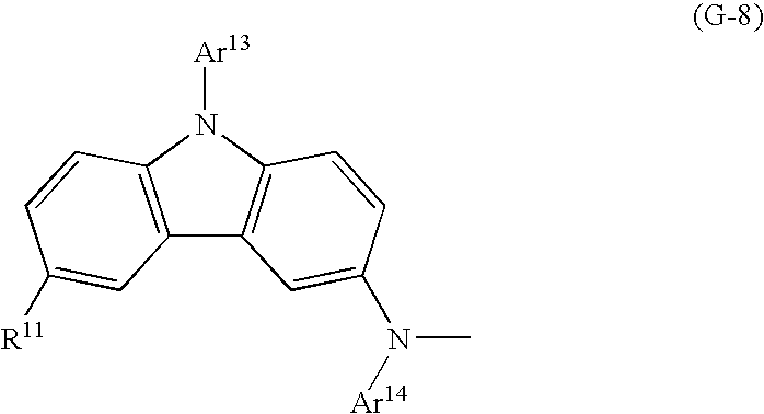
C12=C(N([Ar13])C3=C1C=C(N([Ar14])C)C=C3)C=CC([R11])=C2
